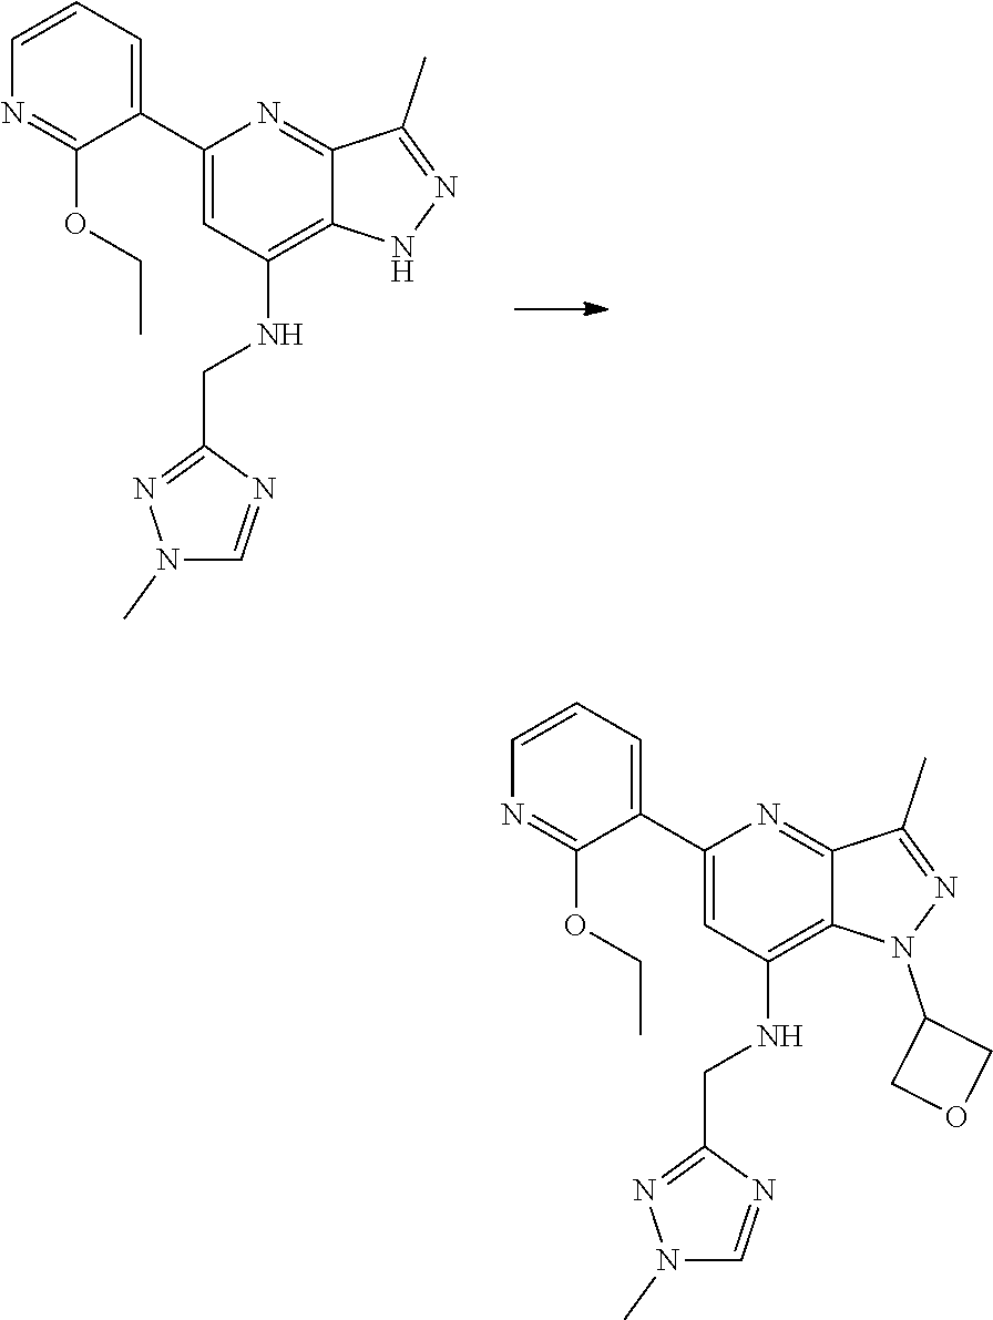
C12=C(NCC3=NN(C)C=N3)C=C(C3=CC=CN=C3OCC)N=C1C(C)=NN2.C12=C(NCC3=NN(C)C=N3)C=C(C3=CC=CN=C3OCC)N=C1C(C)=NN2C1COC1
